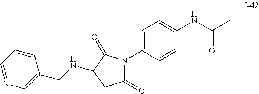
C1=CC=NC=C1CNC1C(=O)N(C2=CC=C(NC(C)=O)C=C2)C(=O)C1
